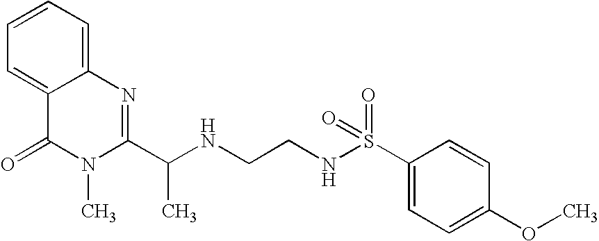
C1=C2C(=CC=C1)N=C(C(NCCNS(C1=CC=C(OC)C=C1)(=O)=O)C)N(C)C2=O
